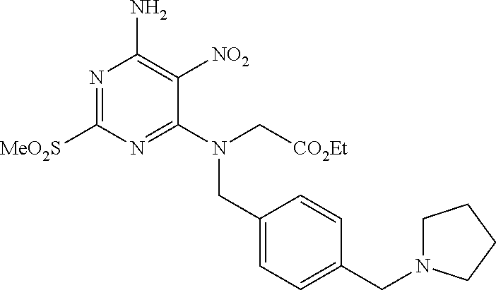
N1=C([MeO2S])N=C(N(C[CO2Et])CC2=CC=C(CN3CCCC3)C=C2)C([NO2])=C1N
